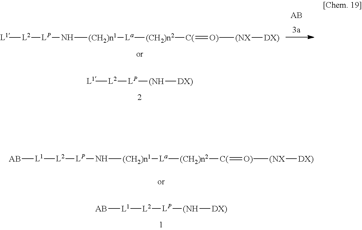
[L1]([L2][LP][(NH][DX)])[AB].[L1]([L2][LP]N[(CH2)n1][La][(CH2)n2][C(]=[O)][(NX][DX)])[AB].[L1][L2][LP][(NH][DX)].[L1][L2][LP]N[(CH2)n1][La][(CH2)n2][C(]=[O)][(NX][DX)]
